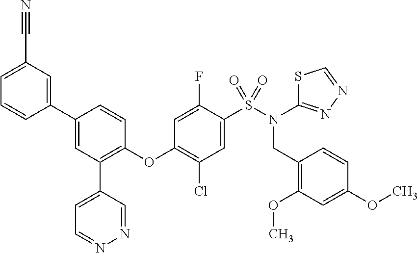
C1=C(C#N)C=C(C2=CC(C3=CC=NN=C3)=C(OC3=C(Cl)C=C(S(N(C4=NN=CS4)CC4=C(OC)C=C(OC)C=C4)(=O)=O)C(F)=C3)C=C2)C=C1
